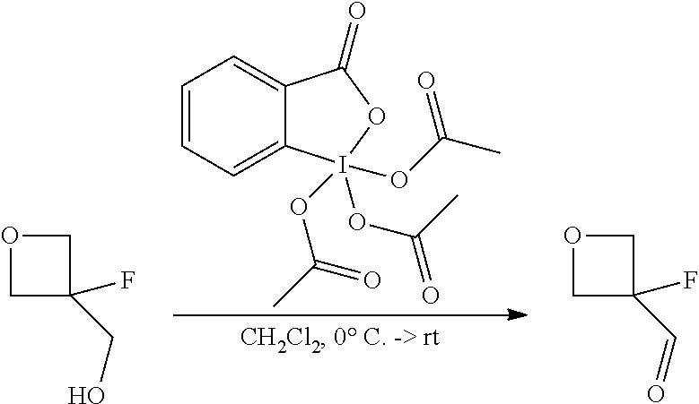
C1=CC=C2C(=C1)C(=O)OI2(OC(C)=O)(OC(C)=O)OC(C)=O.C1C(F)(CO)CO1.C1C(F)(C=O)CO1
